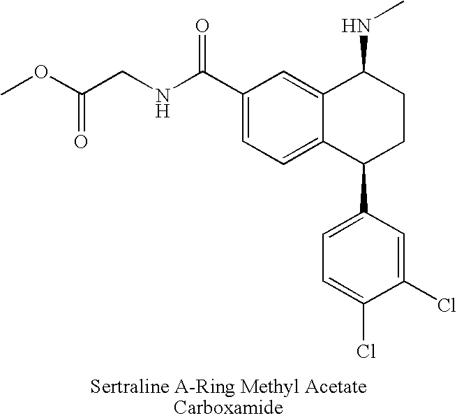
C1(C(NCC(OC)=O)=O)=CC=C2C(=C1)C(NC)CCC2C1=CC=C(Cl)C(Cl)=C1
